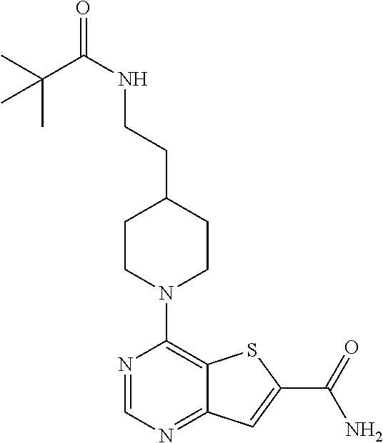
N1=CN=C2C(=C1N1CCC(CCNC(=O)C(C)(C)C)CC1)SC(C(=O)N)=C2
